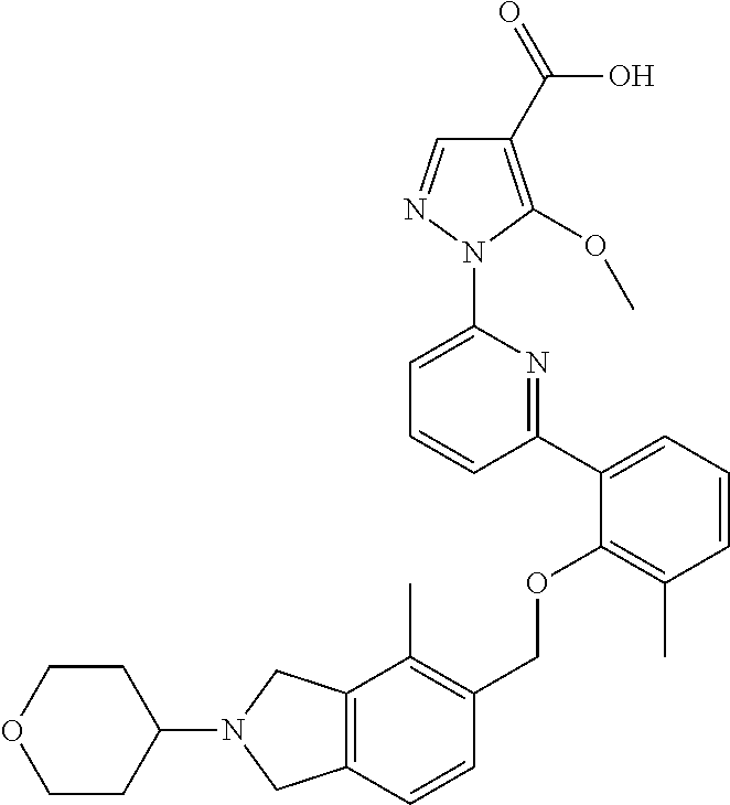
C1(C2=CC=CC(C)=C2OCC2=C(C)C3=C(C=C2)CN(C2CCOCC2)C3)=NC(N2N=CC(C(=O)O)=C2OC)=CC=C1
